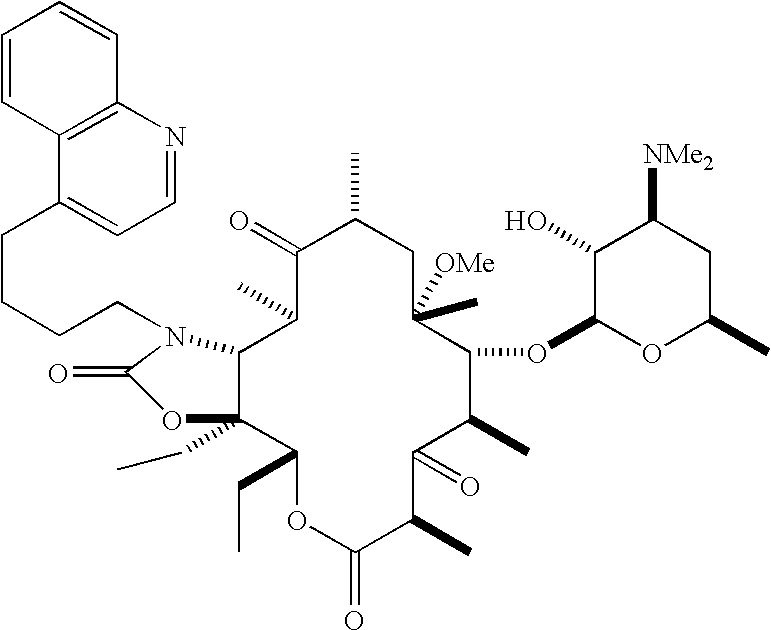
C12C(CC)(C(CC)OC(=O)C(C)C(=O)C(C)C(OC3OC(C)CC([NMe2])C3O)C([OMe])(C)CC(C)C(=O)C1C)OC(=O)N2CCCCC1=CC=NC2=C1C=CC=C2
